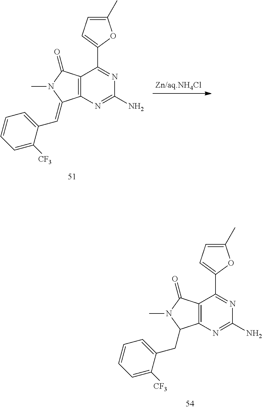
C1(C)=CC=C(C2=NC(N)=NC3=C2C(=O)N(C)C3CC2=CC=CC=C2[CF3])O1.C1(C)=CC=C(C2=NC(N)=NC3=C2C(=O)N(C)C3=CC2=CC=CC=C2[CF3])O1
